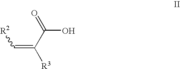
C(=C(C(O)=O)[R3])[R2]
